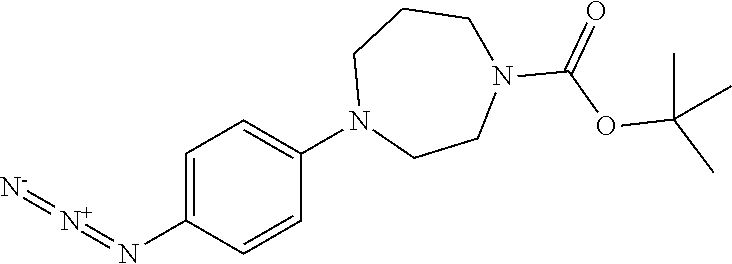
C1=C(N=[N+]=[N-])C=CC(N2CCN(C(OC(C)(C)C)=O)CCC2)=C1
